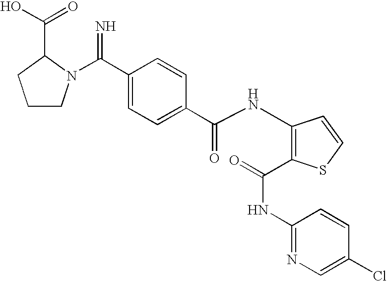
C1(C(=N)N2CCCC2C(O)=O)=CC=C(C(=O)NC2=C(C(=O)NC3=NC=C(Cl)C=C3)SC=C2)C=C1
